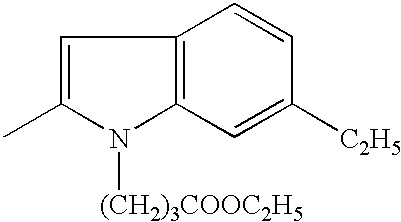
C1=C(C)N([(CH2)3COOC2H5])C2=C1C=CC([C2H5])=C2
